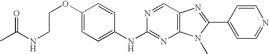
N(C1=NC2=C(C=N1)N=C(C1=CC=NC=C1)N2C)C1=CC=C(OCCNC(C)=O)C=C1
